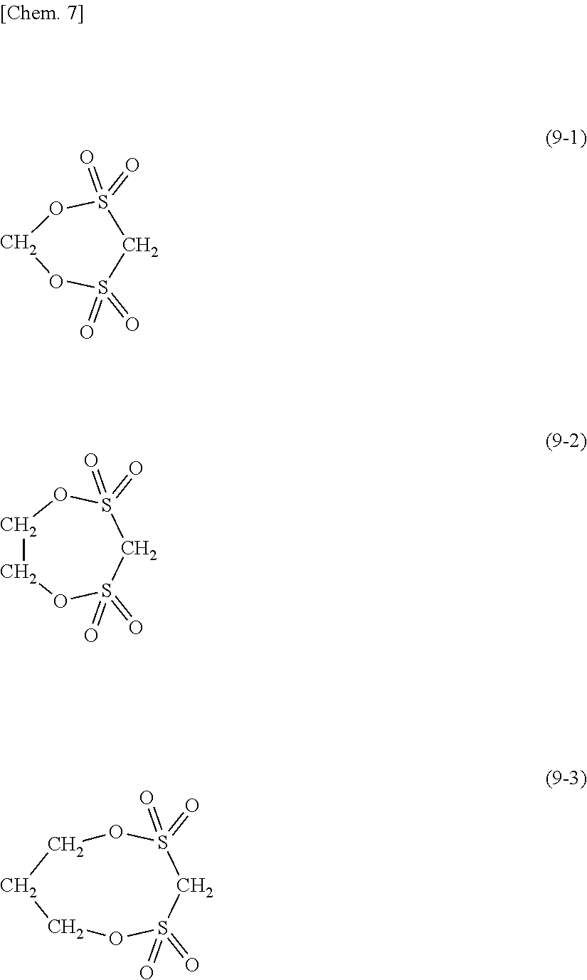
C1COS(=O)(=O)CS(=O)(=O)O1.C1OS(=O)(=O)CS(=O)(=O)O1.C1OS(=O)(=O)CS(=O)(=O)OCC1
